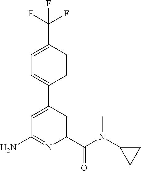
C1=CC(C(F)(F)F)=CC=C1C1=CC(N)=NC(C(N(C2CC2)C)=O)=C1
